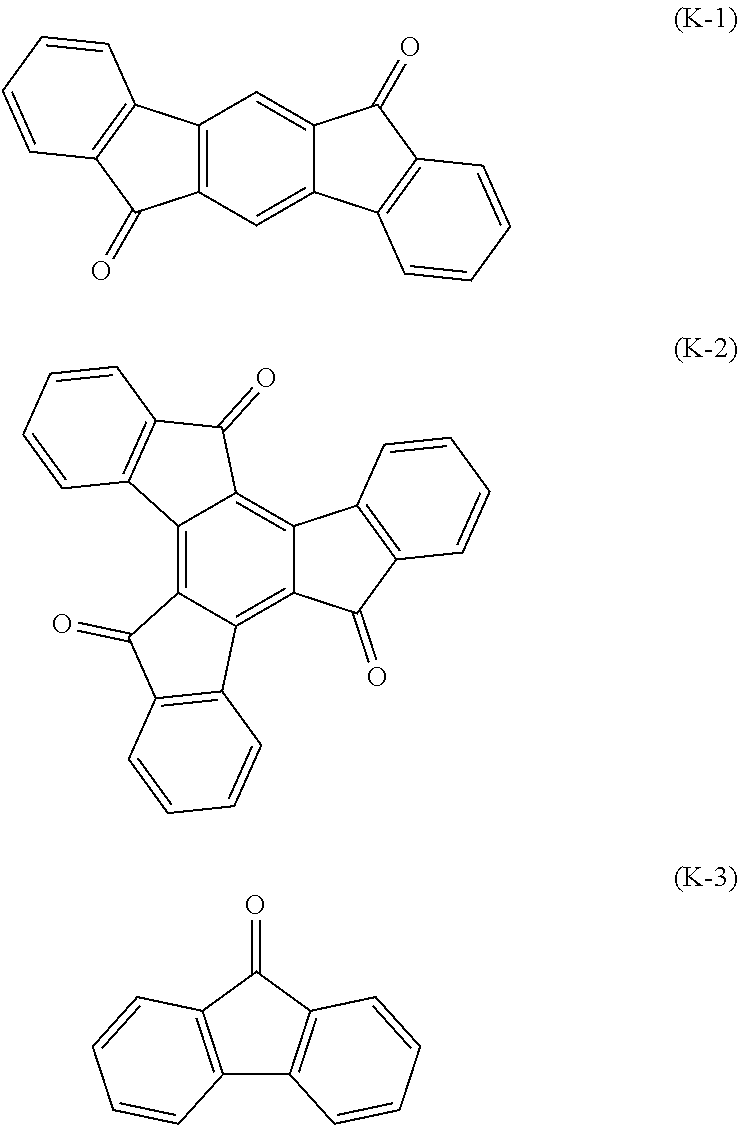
C12=C(C=C3C(=C1)C(=O)C1=C3C=CC=C1)C(=O)C1=C2C=CC=C1.C12=C3C(=C4C(=C1C(=O)C1=C2C=CC=C1)C1=C(C4=O)C=CC=C1)C1=C(C3=O)C=CC=C1.C12=C(C(=O)C3=C1C=CC=C3)C=CC=C2
